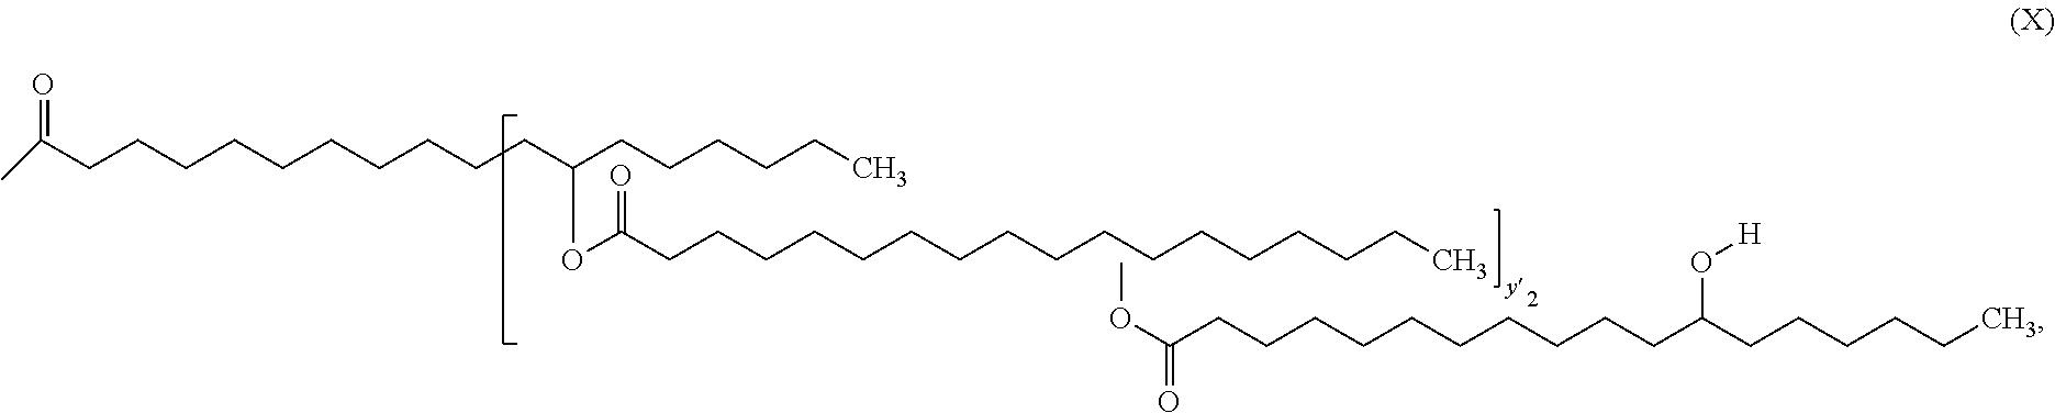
O=C(C)CCCCCCCCCCC(CCCCCC)OC(CCCCCCCCCCCCCCCCC)=O.COC(=O)CCCCCCCCCCC(CCCCCC)O[H]
